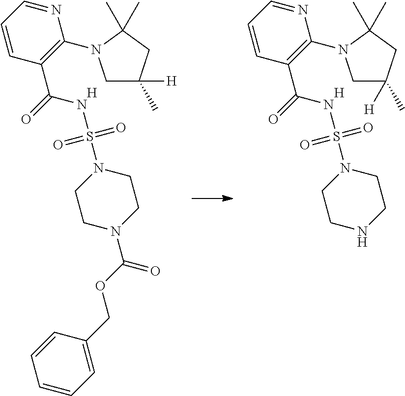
C1=CC(C(=O)NS(N2CCN(C(=O)OCC3=CC=CC=C3)CC2)(=O)=O)=C(N2CC([H])(C)CC2(C)C)N=C1.[H].C1=CC(C(=O)NS(N2CCNCC2)(=O)=O)=C(N2CC([H])(C)CC2(C)C)N=C1.[H]
